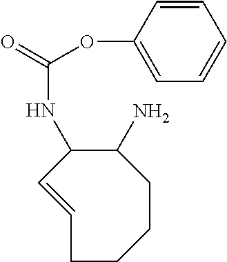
C1(N)C(NC(=O)OC2=CC=CC=C2)C=CCCCC1
